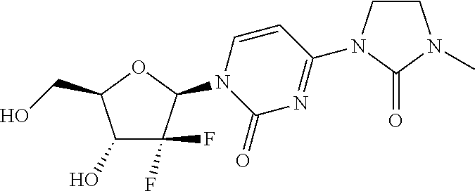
C1(O)C(F)(F)C(N2C(=O)N=C(N3CCN(C)C3=O)C=C2)OC1CO
